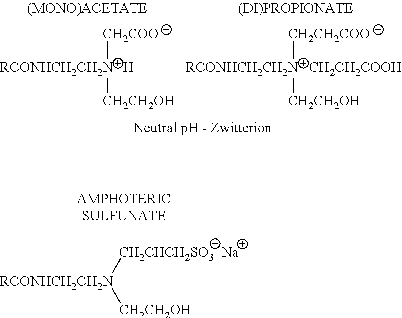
[CH2COO][RCONHCH2CH2N][CH2CH2OH].[H].[CH2CH2COO][RCONHCH2CH2N][CH2CH2OH].[CH2CH2COOH].[CH2CHCH2SO3  Na][RCONHCH2CH2N][CH2CH2OH]
